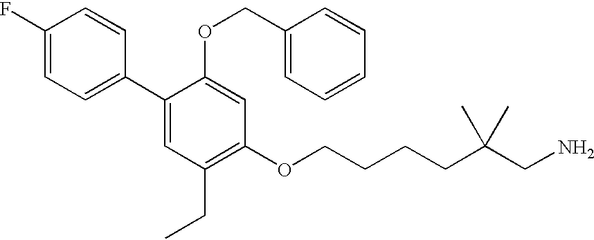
C1=C(F)C=CC(C2=CC(CC)=C(OCCCCC(CN)(C)C)C=C2OCC2=CC=CC=C2)=C1
